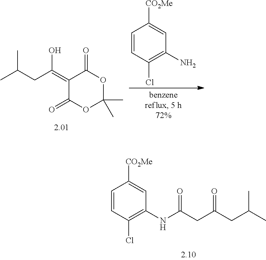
C1(=C(CC(C)C)O)C(=O)OC(C)(C)OC1=O.C1=CC(Cl)=C(N)C=C1[CO2Me].C1=CC(Cl)=C(NC(CC(CC(C)C)=O)=O)C=C1[CO2Me]
